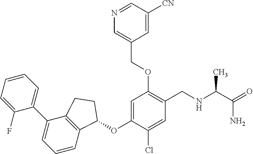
C1(F)=CC=CC=C1C1=CC=CC2=C1CCC2OC1=CC(OCC2=CN=CC([CN])=C2)=C(CNC(C(=O)N)C)C=C1Cl
